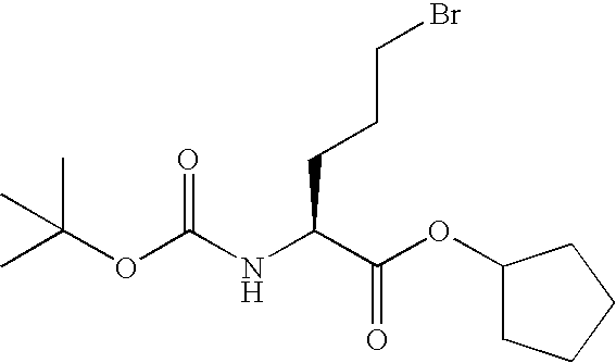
C1(OC(C(NC(OC(C)(C)C)=O)CCCBr)=O)CCCC1
